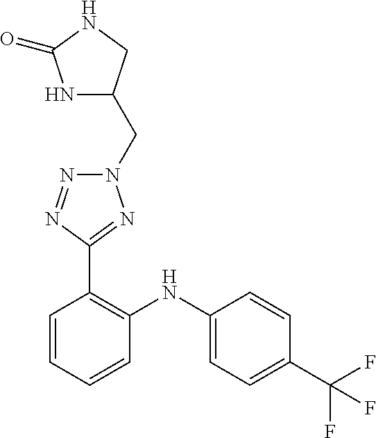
C1=CC(C(F)(F)F)=CC=C1NC1=C(C2=NN(CC3NC(=O)NC3)N=N2)C=CC=C1
